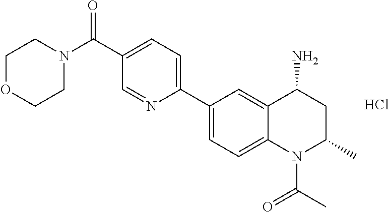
C1(C2=CC=C3C(=C2)C(N)CC(C)N3C(C)=O)=CC=C(C(N2CCOCC2)=O)C=N1.Cl
